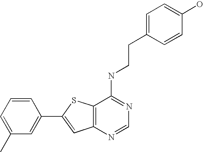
C12=C(N=CN=C1NCCC1=CC=C(O)C=C1)C=C(C1=CC(C)=CC=C1)S2
